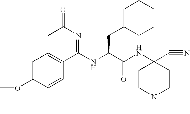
C1(C(NC(C(NC2(C#N)CCN(C)CC2)=O)CC2CCCCC2)=NC(=O)C)=CC=C(OC)C=C1
